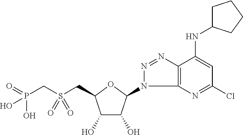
C(C1C(O)C(O)C(N2C3=C(N=N2)C(NC2CCCC2)=CC(Cl)=N3)O1)S(CP(=O)(O)O)(=O)=O
